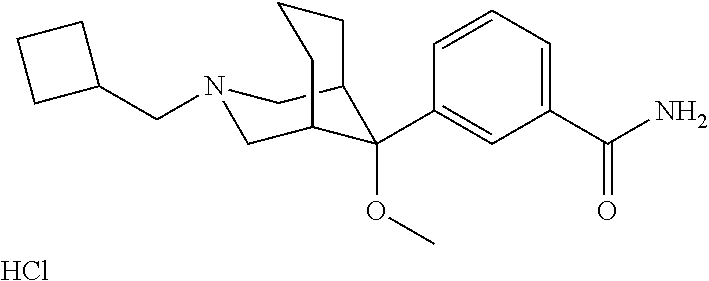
C1(C(N)=O)=CC=CC(C2(OC)C3CN(CC4CCC4)CC2CCC3)=C1.Cl
